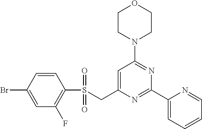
C1CN(C2=NC(C3=CC=CC=N3)=NC(CS(C3=C(F)C=C(Br)C=C3)(=O)=O)=C2)CCO1
